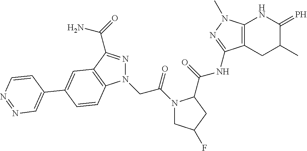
C1(=P)C(C)CC2=C(N1)N(C)N=C2NC(=O)C1N(C(=O)CN2N=C(C(N)=O)C3=C2C=CC(C2=CN=NC=C2)=C3)CC(F)C1
